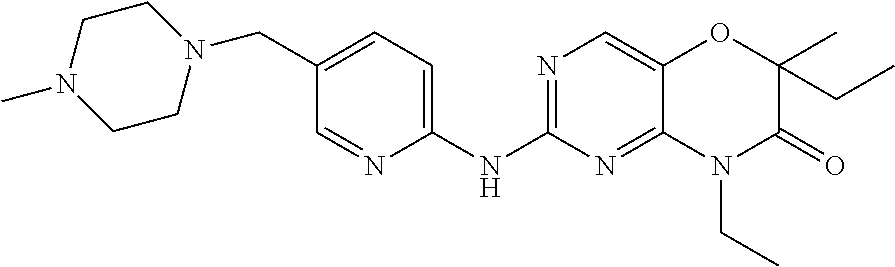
C1(NC2=NC=C3C(=N2)N(CC)C(=O)C(C)(CC)O3)=CC=C(CN2CCN(C)CC2)C=N1
